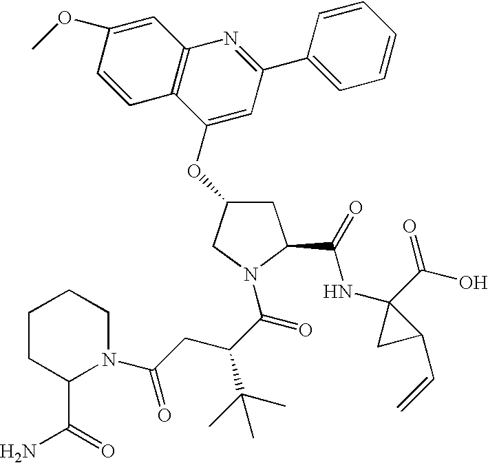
COC1=CC2=C(C=C1)C(OC1CC(C(=O)NC3(C(=O)O)CC3C=C)N(C(C(C(C)(C)C)CC(N3CCCCC3C(=O)N)=O)=O)C1)=CC(C1=CC=CC=C1)=N2
